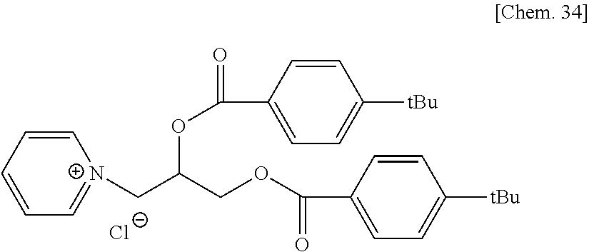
C1=CC=CC=[N+]1CC(COC(C1=CC=C([tBu])C=C1)=O)OC(C1=CC=C([tBu])C=C1)=O.[Cl-]
